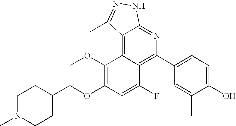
C1(C2=C3C(=C4C(=N2)NN=C4C)C(OC)=C(OCC2CCN(C)CC2)C=C3F)=CC=C(O)C(C)=C1
